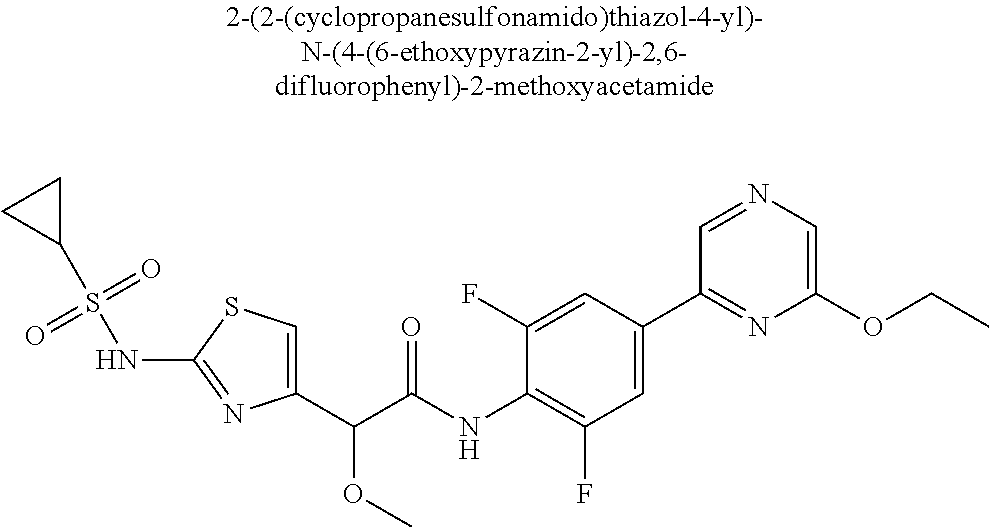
C1(C(C(NC2=C(F)C=C(C3=NC(OCC)=CN=C3)C=C2F)=O)OC)=CSC(NS(C2CC2)(=O)=O)=N1
